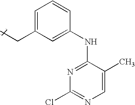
C1=CC(NC2=NC(Cl)=NC=C2C)=CC(CC)=C1
